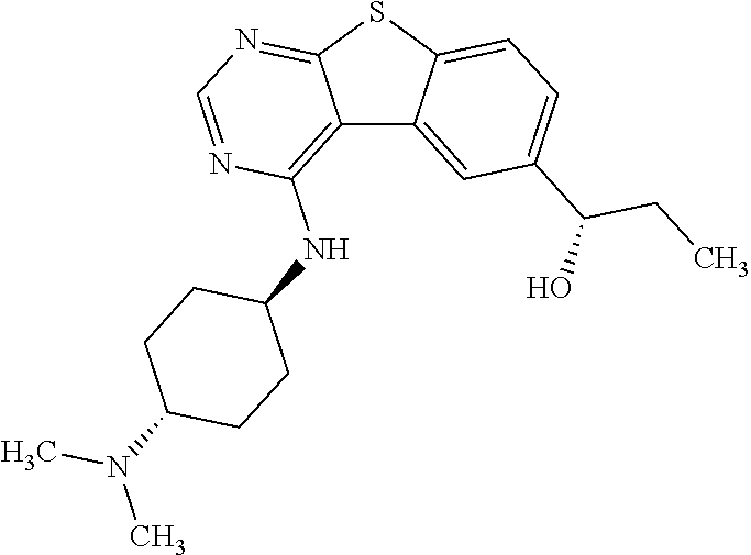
C12=C(NC3CCC(N(C)C)CC3)N=CN=C1SC1=CC=C(C(CC)O)C=C21
